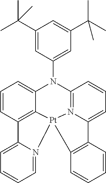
C12=CC=CC=N1[Pt]13C4=C2C=CC=C4N(C2=CC(C(C)(C)C)=CC(C(C)(C)C)=C2)C2=N1C(=CC=C2)C1=C3C=CC=C1
